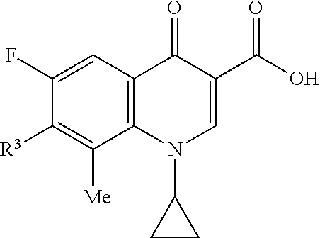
C1(F)=CC2=C(C([Me])=C1[R3])N(C1CC1)C=C(C(O)=O)C2=O
